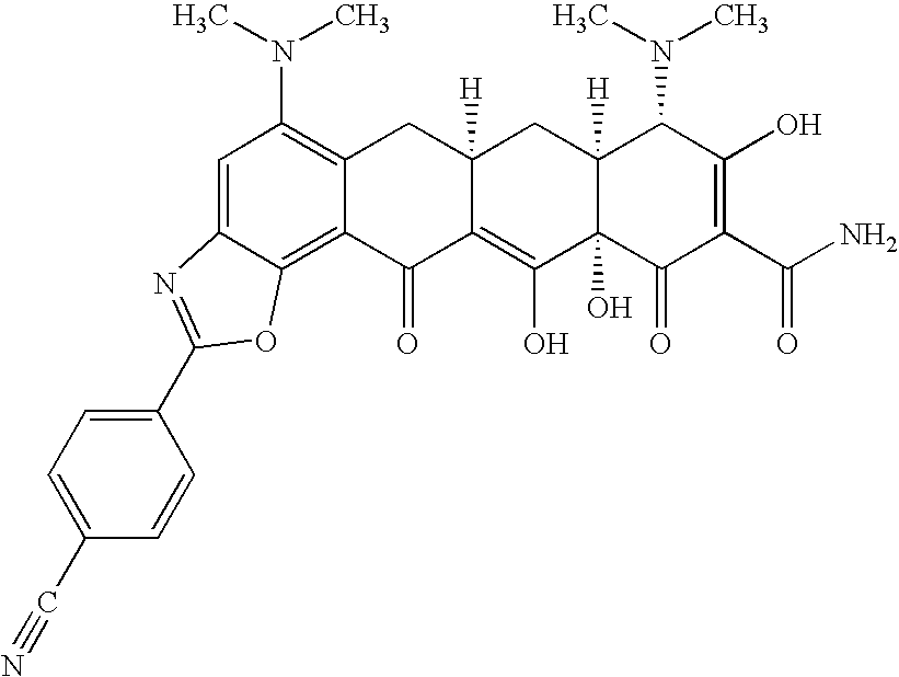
C1=C2C(=C3C(=C1N(C)C)CC1([H])C(=C(O)C4(O)C([H])(C1)C(N(C)C)C(O)=C(C(N)=O)C4=O)C3=O)OC(C1=CC=C(C#N)C=C1)=N2
